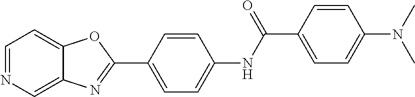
C1=CC(NC(C2=CC=C(N(C)C)C=C2)=O)=CC=C1C1=NC2=CN=CC=C2O1
